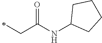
N(C(CC)=O)C1CCCC1
